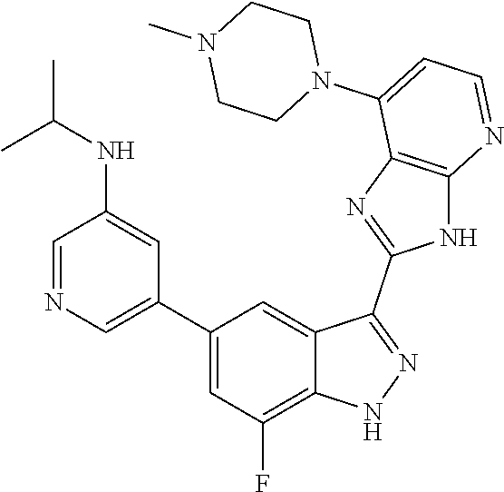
C1=NC=C(C2=CC(F)=C3C(=C2)C(C2=NC4=C(N2)N=CC=C4N2CCN(C)CC2)=NN3)C=C1NC(C)C
